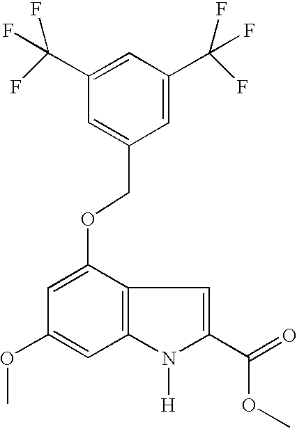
C1=C(COC2=CC(OC)=CC3=C2C=C(C(=O)OC)N3[H])C=C(C(F)(F)F)C=C1C(F)(F)F
